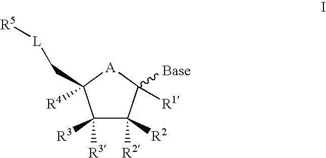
C1([R3])([R3])C([R2])([R2])C([R1])([Base])[A]C1(C[L][R5])[R4]
